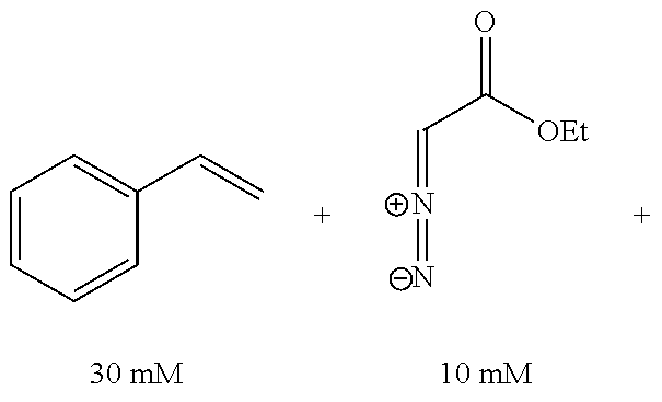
C1=CC=CC(C=C)=C1.C(C([OEt])=O)=[N+]=[N-]
